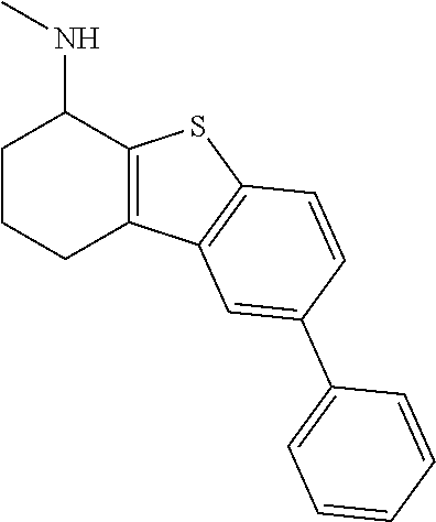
C12=C(SC3=C1C=C(C1=CC=CC=C1)C=C3)C(NC)CCC2
